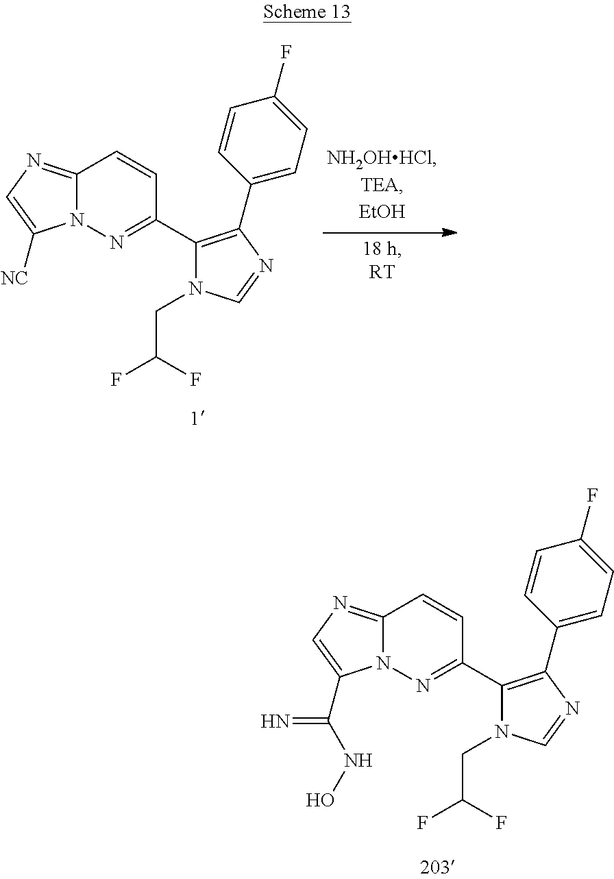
C12=NC=C(C(=N)NO)N1N=C(C1=C(C3=CC=C(F)C=C3)N=CN1CC(F)F)C=C2.C12=NC=C([NC])N1N=C(C1=C(C3=CC=C(F)C=C3)N=CN1CC(F)F)C=C2
